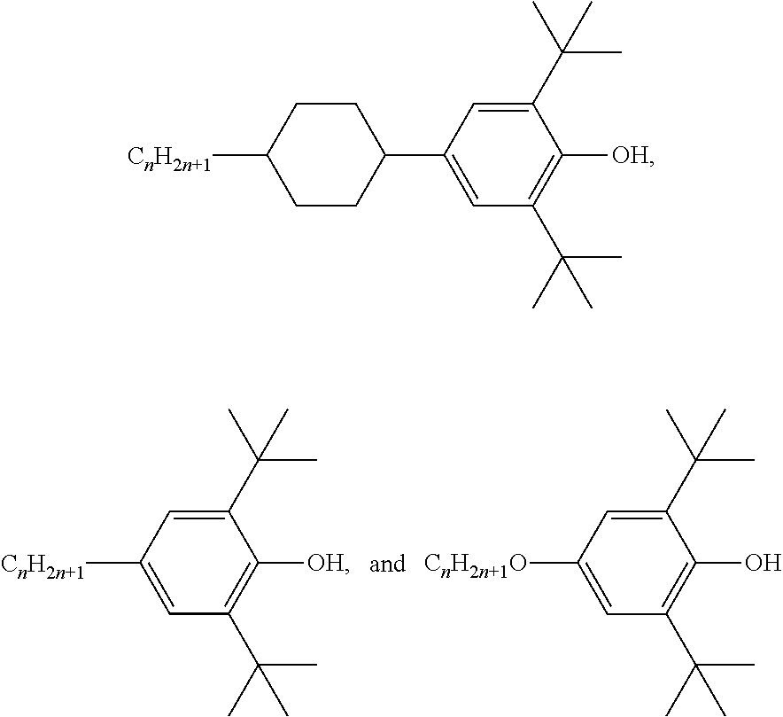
C1=C(C(C)(C)C)C(O)=C(C(C)(C)C)C=C1[CnH2n+1O].C1=C(C(C)(C)C)C([OH])=C(C(C)(C)C)C=C1[CnH2n+1].C1(C2CCC([CnH2n+1])CC2)=CC(C(C)(C)C)=C([OH])C(C(C)(C)C)=C1
